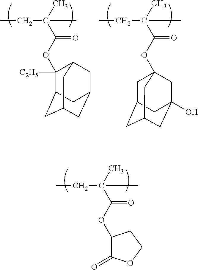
CCC(C)(C)C(=O)OC1([C2H5])C2CC3CC(CC1C3)C2.CCC(C)(C)C(=O)OC12CC3CC(CC(O)(C1)C3)C2.CCC(C)(C)C(=O)OC1C(=O)OCC1
